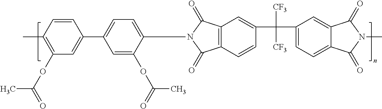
C1=CC(C)=C(OC(=O)C)C=C1C1=CC=C(N2C(=O)C3=C(C=CC(C([CF3])([CF3])C4=CC=C5C(=C4)C(=O)N(C)C5=O)=C3)C2=O)C(OC(=O)C)=C1
